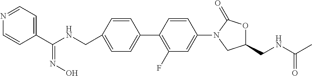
C1=C(CNC(C2=CC=NC=C2)=NO)C=CC(C2=C(F)C=C(N3CC(CNC(C)=O)OC3=O)C=C2)=C1
